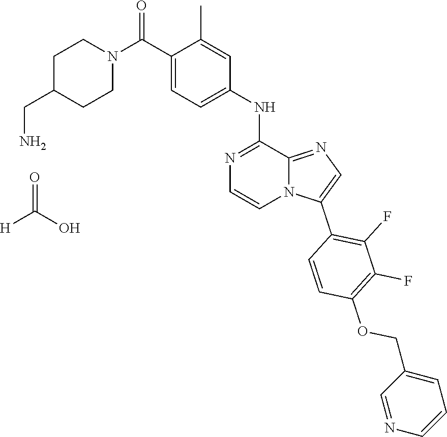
C1C(CN)CCN(C(C2=CC=C(NC3=NC=CN4C3=NC=C4C3=C(F)C(F)=C(OCC4=CC=CN=C4)C=C3)C=C2C)=O)C1.O=C(O)[H]
